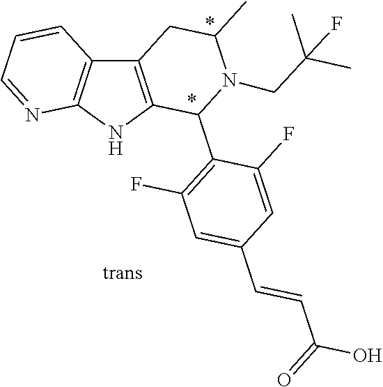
C12=C(NC3=C1C=CC=N3)C(C1=C(F)C=C(C=CC(O)=O)C=C1F)N(CC(C)(C)F)C(C)C2
